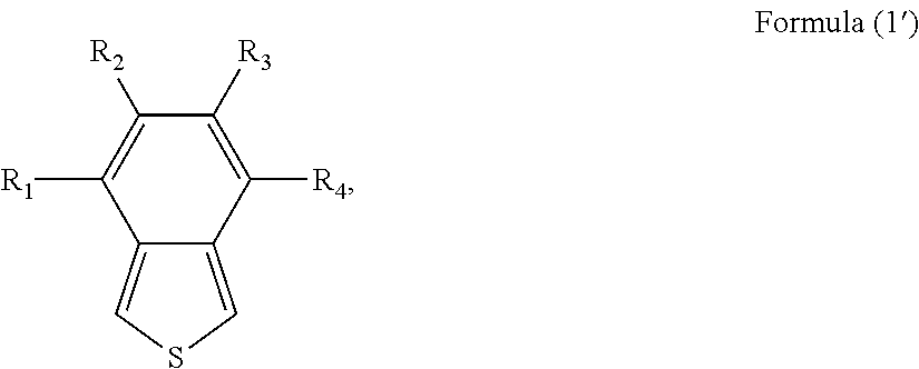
C12=CSC=C1C([R1])=C([R2])C([R3])=C2[R4]
